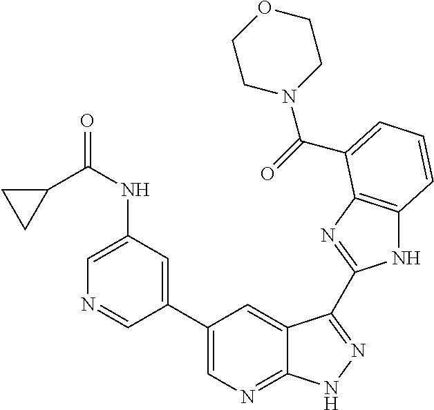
C1(C2=CN=C3C(=C2)C(C2=NC4=C(N2)C=CC=C4C(=O)N2CCOCC2)=NN3)=CC(NC(=O)C2CC2)=CN=C1
